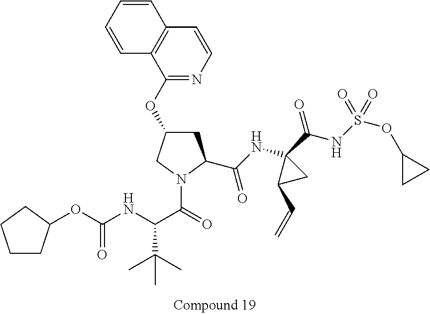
C1C(OC2=NC=CC3=C2C=CC=C3)CN(C(=O)C(NC(OC2CCCC2)=O)C(C)(C)C)C1C(NC1(C(NS(OC2CC2)(=O)=O)=O)C(C=C)C1)=O
